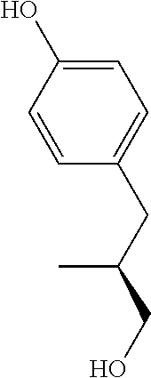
C1=CC(CC(C)CO)=CC=C1O
